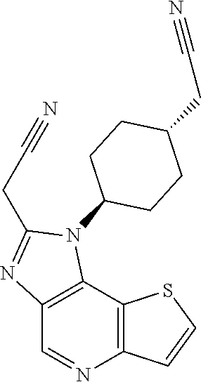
C12=C(C3=C(N=C1)C=CS3)N(C1CCC(CC#N)CC1)C(CC#N)=N2
